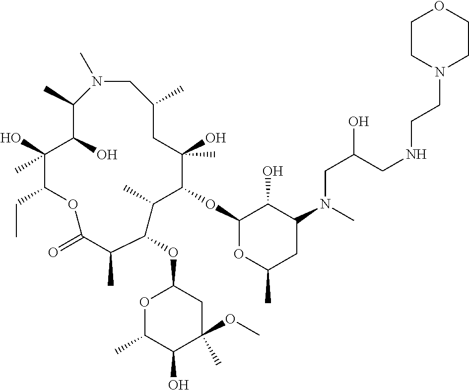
N1(C)CC(C)CC(O)(C)C(OC2OC(C)CC(N(CC(CNCCN3CCOCC3)O)C)C2O)C(C)C(OC2OC(C)C(O)C(C)(OC)C2)C(C)C(=O)OC(CC)C(O)(C)C(O)C1C
